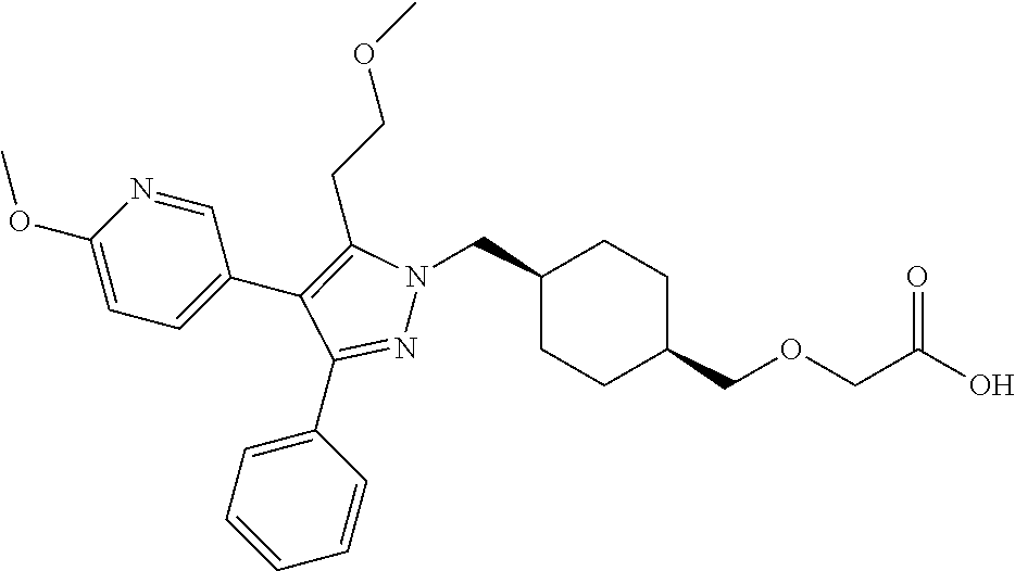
C1(CN2N=C(C3=CC=CC=C3)C(C3=CC=C(OC)N=C3)=C2CCOC)CCC(COCC(O)=O)CC1
